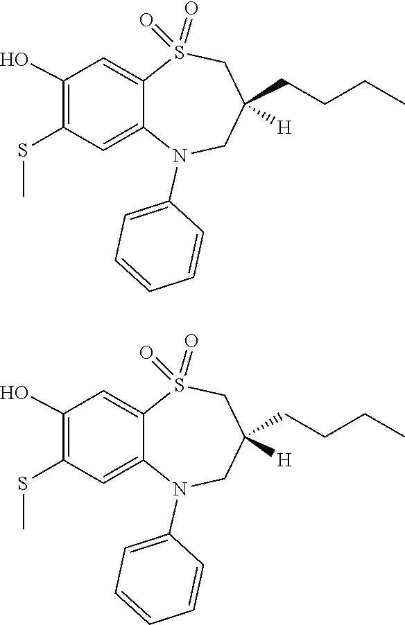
OC1=C(SC)C=C2C(=C1)S(=O)(=O)CC(CCCC)([H])CN2C1=CC=CC=C1.OC1=C(SC)C=C2C(=C1)S(=O)(=O)CC(CCCC)([H])CN2C1=CC=CC=C1
